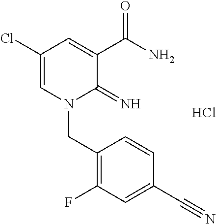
C1(Cl)=CN(CC2=C(F)C=C(C#N)C=C2)C(=N)C(C(N)=O)=C1.Cl
